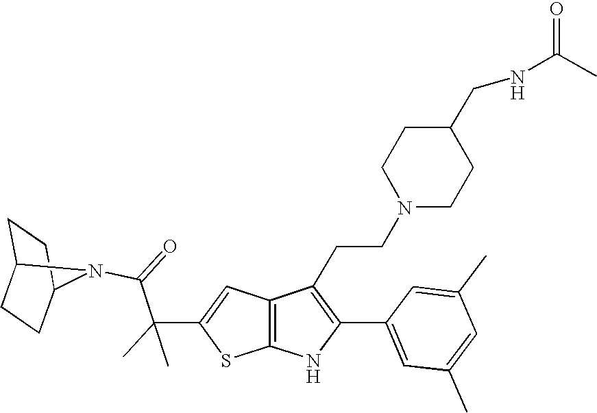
C1C2CCC(C1)N2C(=O)C(C1=CC2=C(S1)NC(C1=CC(C)=CC(C)=C1)=C2CCN1CCC(CNC(C)=O)CC1)(C)C
